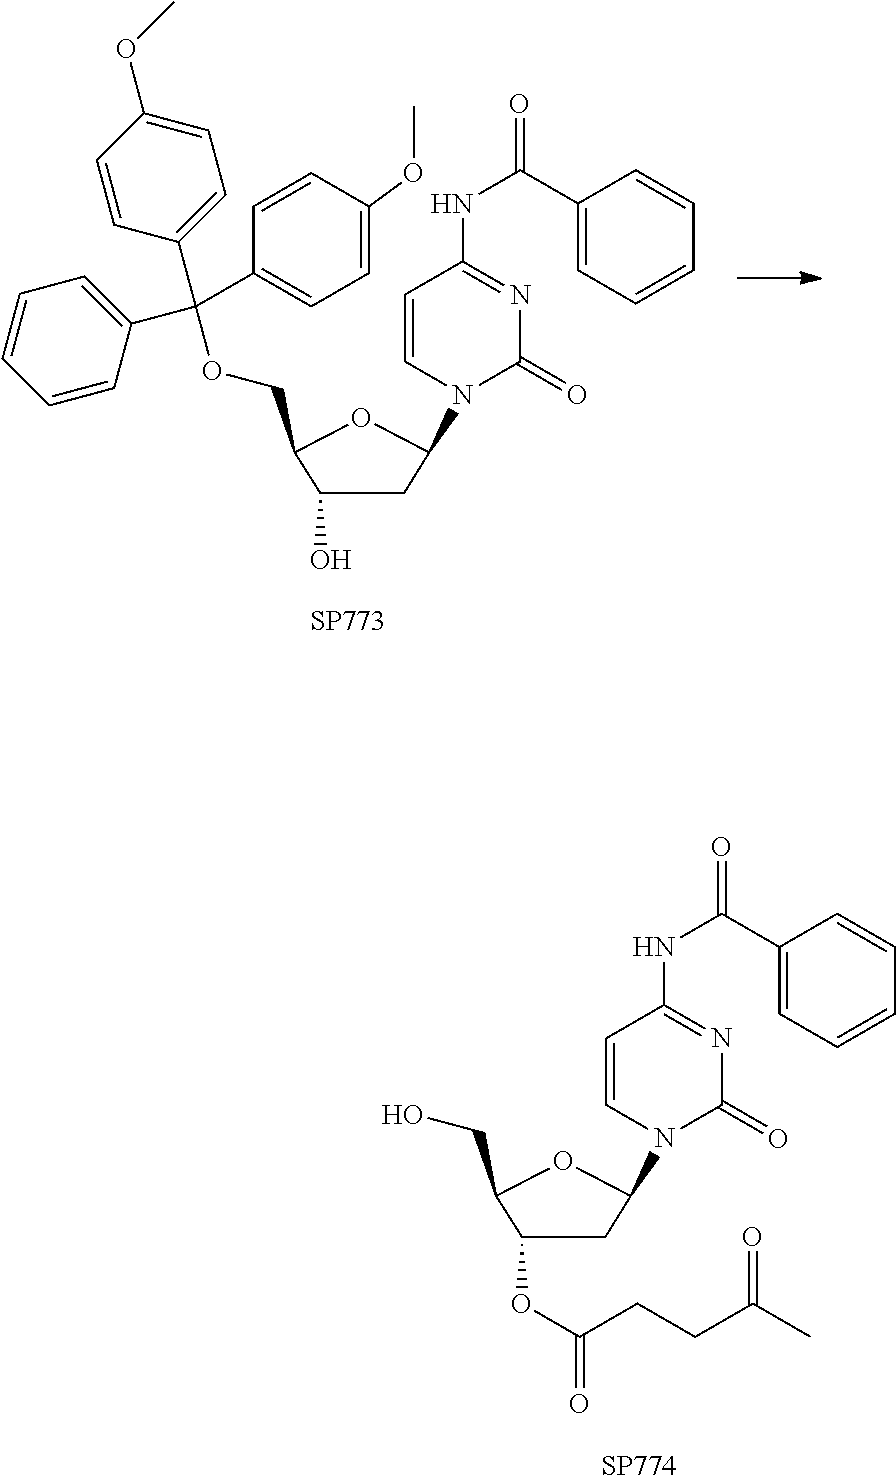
[SP773].C1(O)CC(N2C=CC(NC(=O)C3=CC=CC=C3)=NC2=O)OC1COC(C1=CC=C(OC)C=C1)(C1=CC=CC=C1)C1=CC=C(OC)C=C1.[SP774].C(=O)(CCC(C)=O)OC1CC(N2C=CC(NC(=O)C3=CC=CC=C3)=NC2=O)OC1CO
